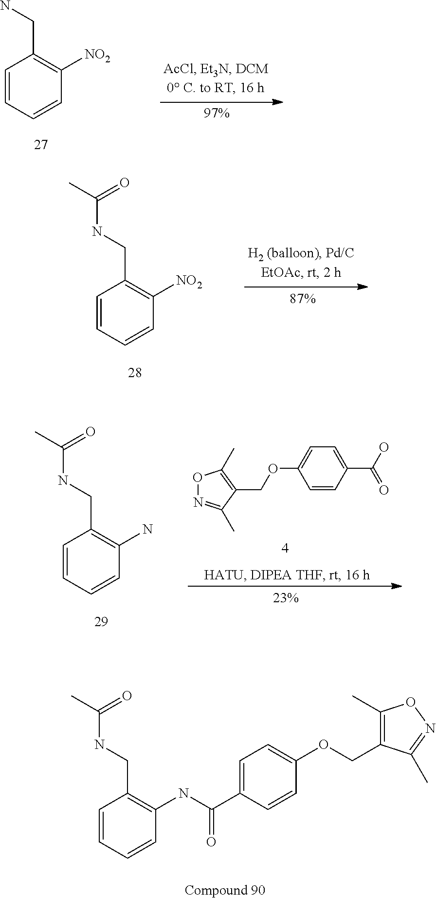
C1=CC=CC([NO2])=C1CN.C1=CC(CNC(=O)C)=C([NO2])C=C1.C1=CC(C(O)=O)=CC=C1OCC1=C(C)ON=C1C.C1=CC(CNC(=O)C)=C(N)C=C1.C1(C)=C(COC2=CC=C(C(=O)NC3=C(CNC(C)=O)C=CC=C3)C=C2)C(C)=NO1
